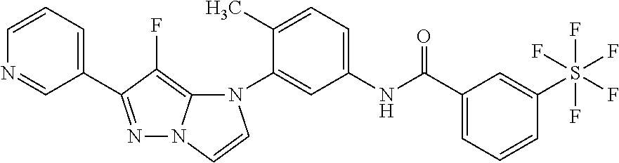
N1=C(C2=CC=CN=C2)C(F)=C2N1C=CN2C1=CC(NC(C2=CC=CC(S(F)(F)(F)(F)F)=C2)=O)=CC=C1C
